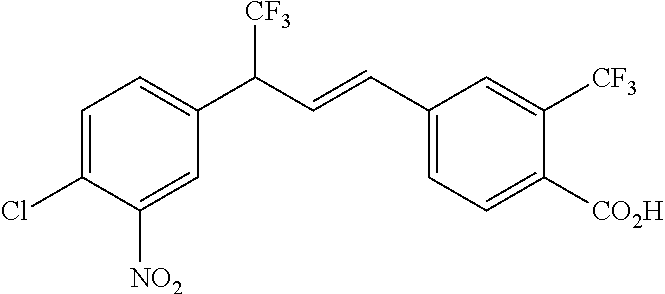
C1=C(Cl)C([NO2])=CC(C(C=CC2=CC=C([CO2H])C([CF3])=C2)[CF3])=C1
